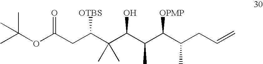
OC(C(C(C(CC=C)C)[OPMP])C)C(C(CC(OC(C)(C)C)=O)[OTBS])(C)C
